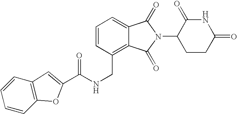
C(C1=C2C(=CC=C1)C(=O)N(C1CCC(=O)NC1=O)C2=O)NC(C1=CC2=C(O1)C=CC=C2)=O
